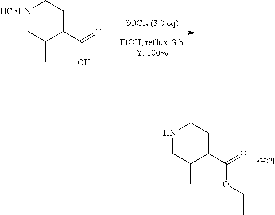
[HClHN]1CC(C)C(C(=O)O)CC1.N1CC(C)C(C(=O)OCC)CC1.Cl
